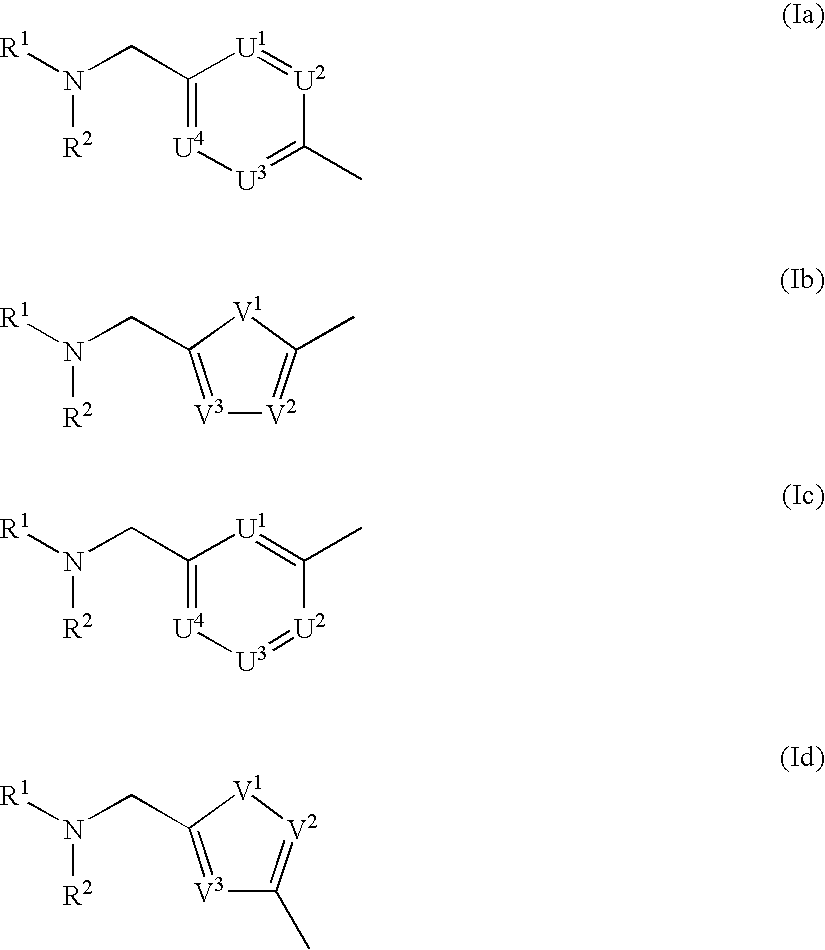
C1(CN([R1])[R2])=[U4][U3]=C(C)[U2]=[U1]1.C(N([R1])[R2])C1=[V3][V2]=C(C)[V1]1.C1(CN([R1])[R2])=[U4][U3]=[U2]C(C)=[U1]1.C(N([R1])[R2])C1=[V3]C(C)=[V2][V1]1
